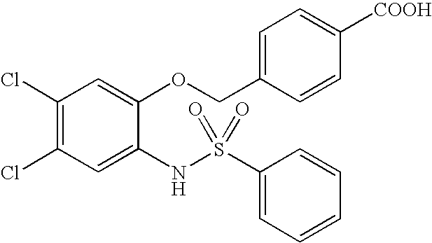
C1(Cl)=C(Cl)C=C(NS(C2=CC=CC=C2)(=O)=O)C(OCC2=CC=C([COOH])C=C2)=C1
